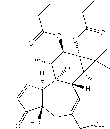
C1(OC(=O)CC)C(C)C2(O)C([H])(C3([H])C1(OC(=O)CC)C3(C)C)C=C(CO)CC1(O)C2([H])C=C(C)C1=O
